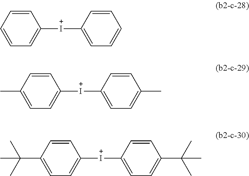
C1=CC=CC=C1[I+]C1=CC=CC=C1.C1=CC(C)=CC=C1[I+]C1=CC=C(C)C=C1.C1=CC(C(C)(C)C)=CC=C1[I+]C1=CC=C(C(C)(C)C)C=C1
